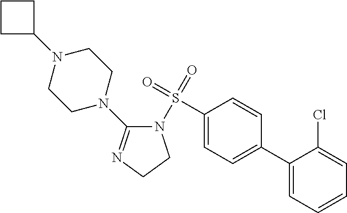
C1(S(=O)(=O)N2C(N3CCN(C4CCC4)CC3)=NCC2)=CC=C(C2=CC=CC=C2Cl)C=C1
